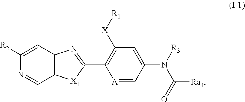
N(C([Ra4])=O)(C1=CC([X][R1])=C(C2=NC3=C([X1]2)C=NC([R2])=C3)[A]=C1)[R3]
